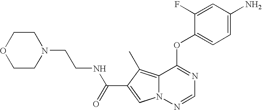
C1=C(F)C(OC2=NC=NN3C2=C(C)C(C(NCCN2CCOCC2)=O)=C3)=CC=C1N
